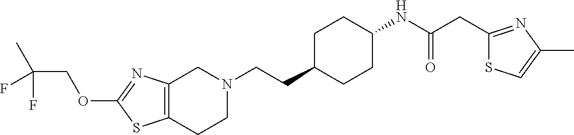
C12=C(CCN(CCC3CCC(NC(CC4=NC(C)=CS4)=O)CC3)C1)SC(OCC(C)(F)F)=N2
